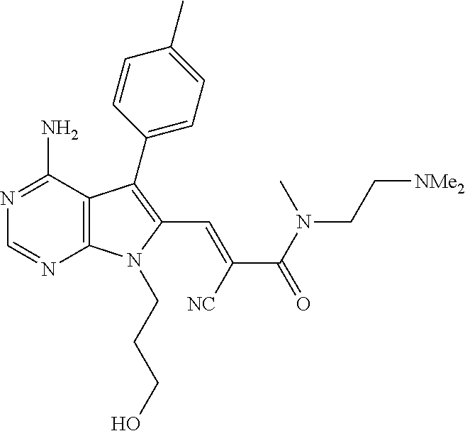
C12=C(C(N)=NC=N1)C(C1=CC=C(C)C=C1)=C(C=C([NC])C(=O)N(C)CC[NMe2])N2CCCO
